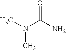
CN(C(N)=O)C
